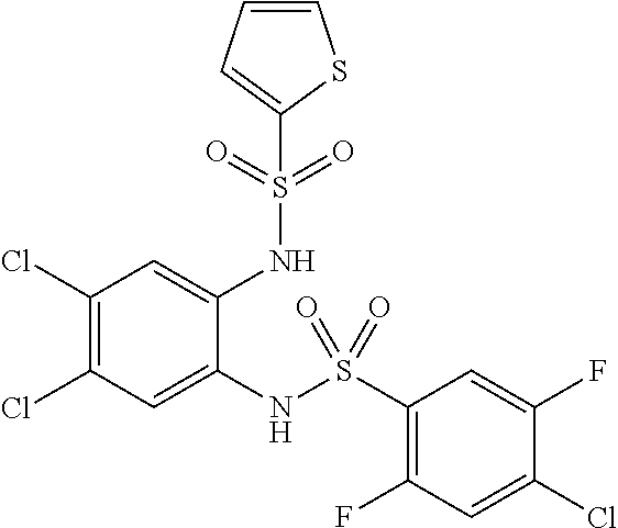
C1(Cl)=C(Cl)C=C(NS(C2=C(F)C=C(Cl)C(F)=C2)(=O)=O)C(NS(=O)(=O)C2=CC=CS2)=C1
